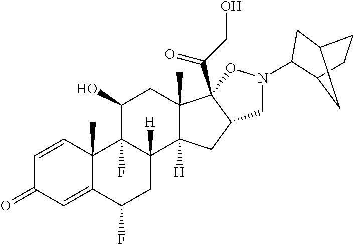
C1=CC2(C)C(=CC1=O)C(F)CC1([H])C2(F)C(O)CC2(C)C1([H])CC1C2(C(CO)=O)ON(C2C3CCC(C3)C2)C1
